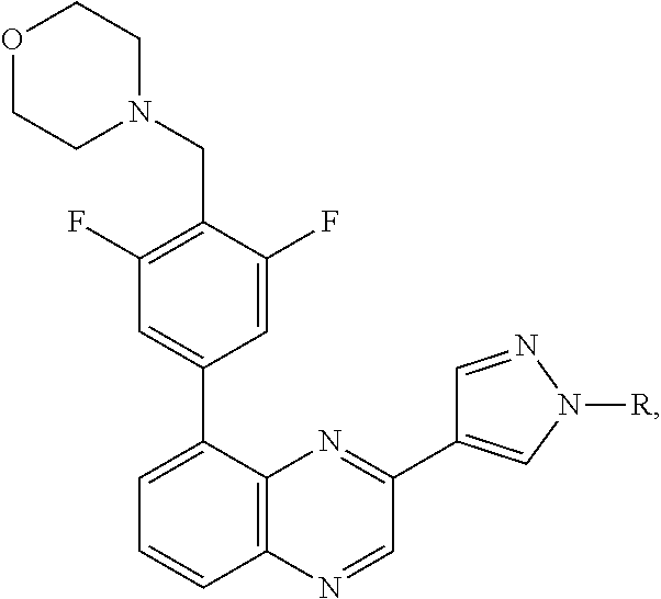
C1=C(C2=CC=CC3=C2N=C(C2=CN([R])N=C2)C=N3)C=C(F)C(CN2CCOCC2)=C1F
